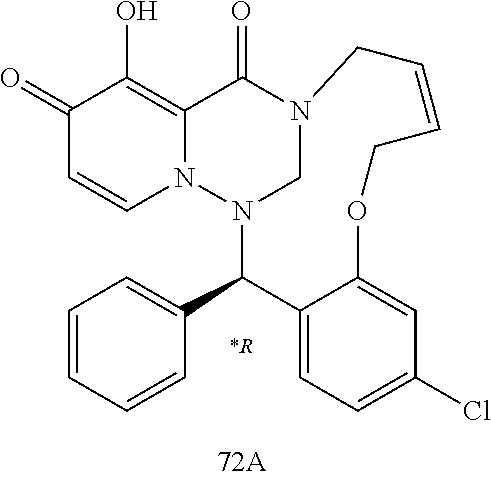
C1(=O)C=CN2C(=C1O)C(=O)N1CN2C(C2=CC=CC=C2)C2=CC=C(Cl)C=C2OCC=CC1.[*R]
